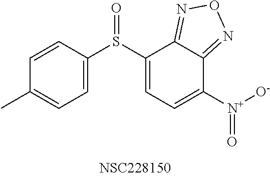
C1=C(S(C2=CC=C([N+]([O-])=O)C3=NON=C23)=O)C=CC(C)=C1
